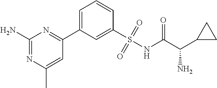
C1(N)=NC(C)=CC(C2=CC=CC(S(NC(C(C3CC3)N)=O)(=O)=O)=C2)=N1
